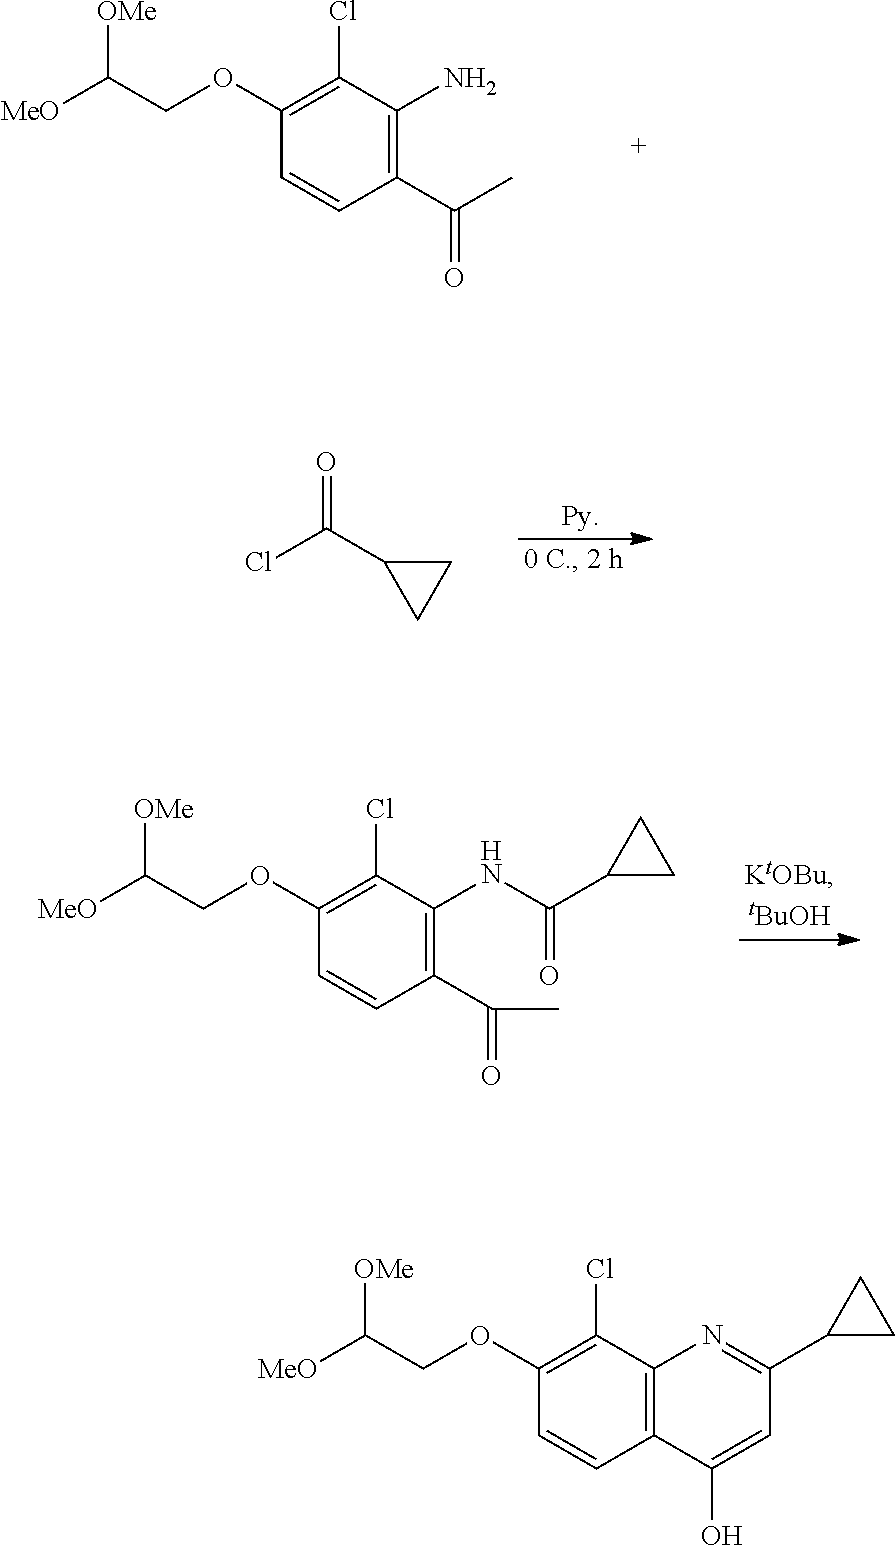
C1(C(=O)C)=C(N)C(Cl)=C(OCC([MeO])[OMe])C=C1.O=C(Cl)C1CC1.C1(C(=O)C)=C(NC(C2CC2)=O)C(Cl)=C(OCC([MeO])[OMe])C=C1.C12=C(C(Cl)=C(OCC([MeO])[OMe])C=C1)N=C(C1CC1)C=C2O
